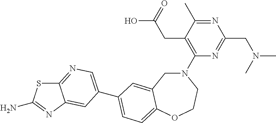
C1(N2CC3=CC(C4=CN=C5SC(N)=NC5=C4)=CC=C3OCC2)=C(CC(O)=O)C(C)=NC(CN(C)C)=N1
